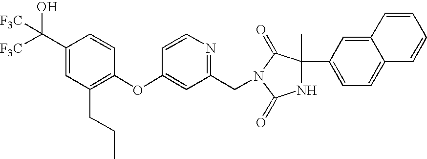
C1(C([F3C])(O)[F3C])=CC(CCC)=C(OC2=CC(CN3C(=O)C(C)(C4=CC=C5C(=C4)C=CC=C5)NC3=O)=NC=C2)C=C1
